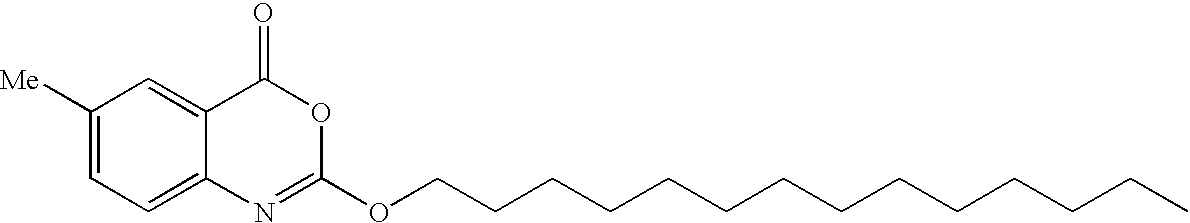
C1([Me])=CC=C2C(=C1)C(=O)OC(OCCCCCCCCCCCCCC)=N2
